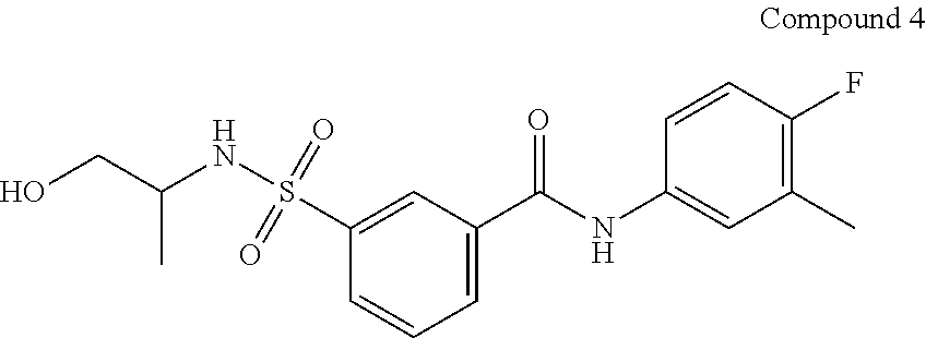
OCC(NS(C1=CC(C(NC2=CC(C)=C(F)C=C2)=O)=CC=C1)(=O)=O)C
